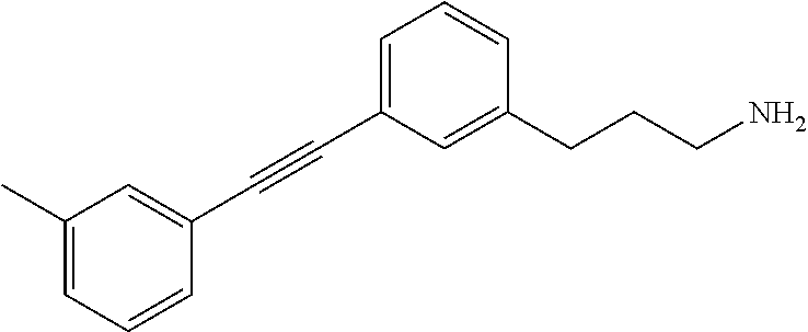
C1(C)=CC=CC(C#CC2=CC=CC(CCCN)=C2)=C1
